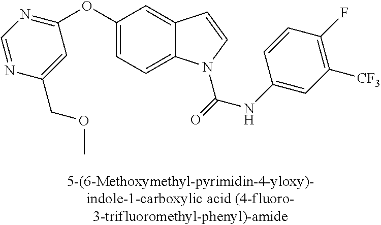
C1(OC2=NC=NC(COC)=C2)=CC=C2C(=C1)C=CN2C(NC1=CC([CF3])=C(F)C=C1)=O
